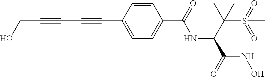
OCC#CC#CC1=CC=C(C(=O)NC(C(S(=O)(=O)C)(C)C)C(=O)NO)C=C1
